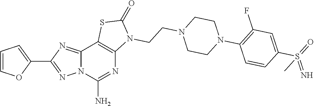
C1=COC(C2=NN3C(=N2)C2=C(N=C3N)N(CCN3CCN(C4=C(F)C=C(S(=N)(=O)C)C=C4)CC3)C(=O)S2)=C1
